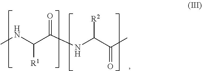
CNC(C(NC(C(C)=O)[R2])=O)[R1]
